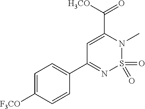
C1=C([F3CO])C=CC(C2=NS(=O)(=O)N(C)C(C([H3CO])=O)=C2)=C1
